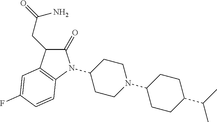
C1(N2C(=O)C(CC(=O)N)C3=C2C=CC(F)=C3)CCN(C2CCC(C(C)C)CC2)CC1
